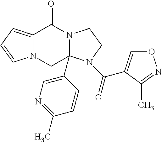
C12=CC=CN1CC1(C3=CN=C(C)C=C3)N(C2=O)CCN1C(=O)C1=CON=C1C
